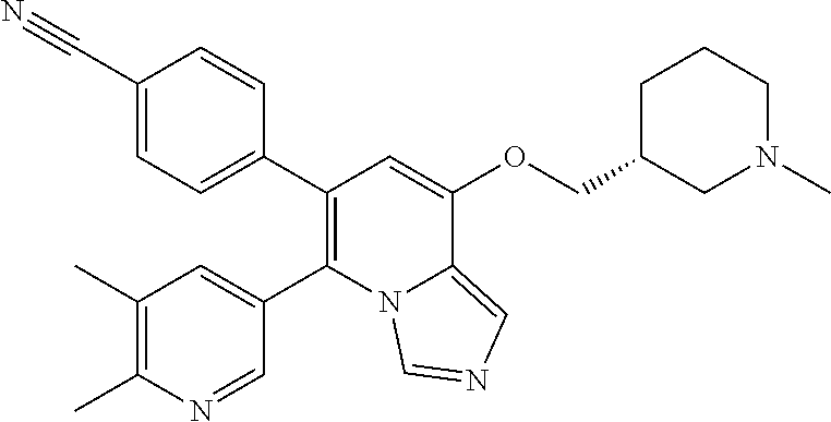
C1(C2=CC=C(C#N)C=C2)=C(C2=CC(C)=C(C)N=C2)N2C(=CN=C2)C(OCC2CN(C)CCC2)=C1
